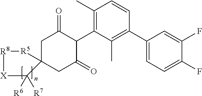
C1C2(CC(=O)C(C3=C(C)C=CC(C4=CC=C(F)C(F)=C4)=C3C)C1=O)[R5][R8][X]C2([R6])[R7]
